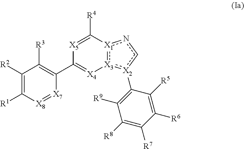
C1([R2])=C([R1])[X8]=[X7]C(C2=[X4][X3]3:[X1](nc[X2]:3C3=C([R9])C([R8])=C([R7])C([R6])=C3[R5])C([R4])=[X5]2)=C1[R3]
